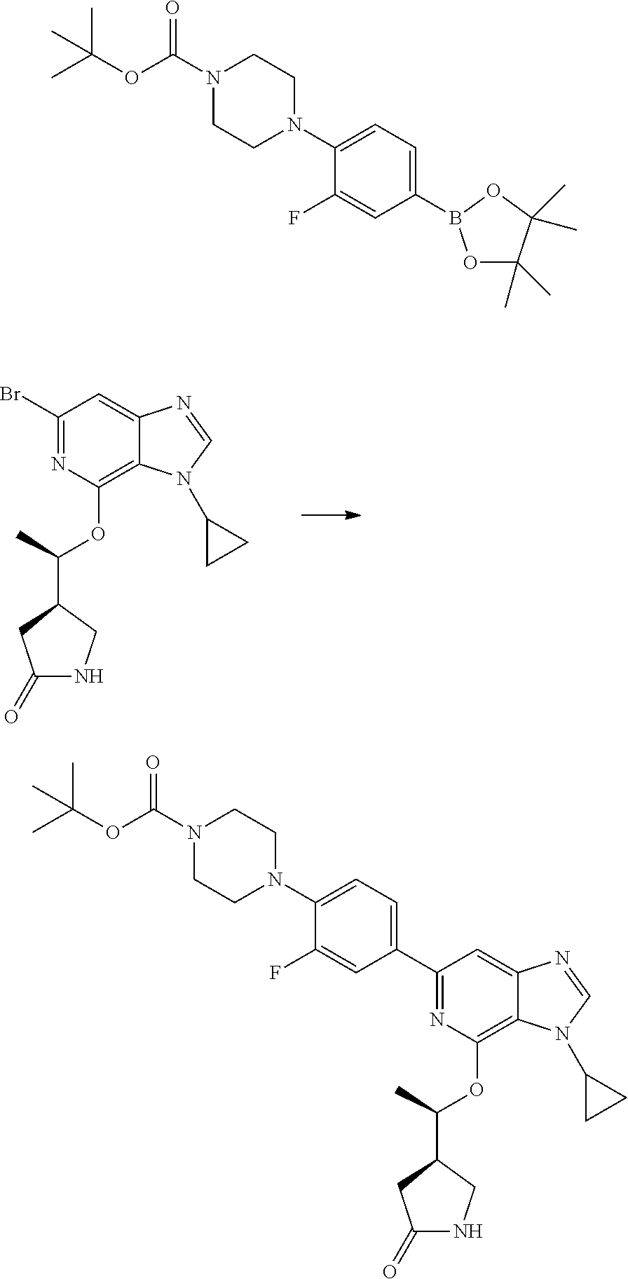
C1(Br)=NC(OC(C2CNC(=O)C2)C)=C2C(=C1)N=CN2C1CC1.C1(C2=CC=C(N3CCN(C(OC(C)(C)C)=O)CC3)C(F)=C2)=NC(OC(C2CNC(=O)C2)C)=C2C(=C1)N=CN2C1CC1.N1(C(OC(C)(C)C)=O)CCN(C2=CC=C(B3OC(C)(C)C(C)(C)O3)C=C2F)CC1
